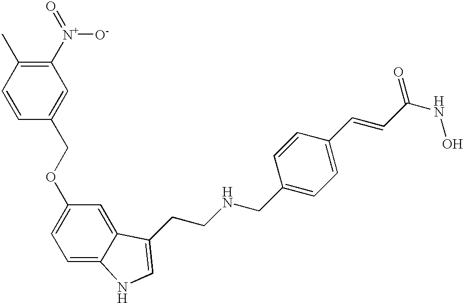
C1(OCC2=CC([N+](=O)[O-])=C(C)C=C2)=CC=C2C(=C1)C(CCNCC1=CC=C(C=CC(NO)=O)C=C1)=CN2
